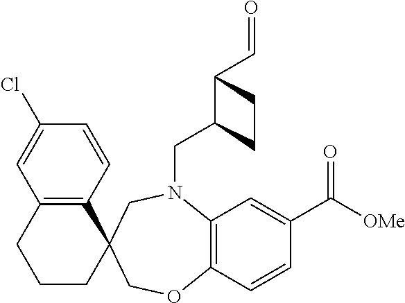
C12=C(C=CC(C([OMe])=O)=C1)OCC1(CN2CC2C(C=O)CC2)C2=C(CCC1)C=C(Cl)C=C2
